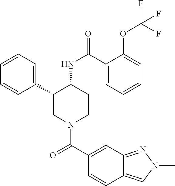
C1=CC=C(C2CN(C(C3=CC4=NN(C)C=C4C=C3)=O)CCC2NC(=O)C2=CC=CC=C2OC(F)(F)F)C=C1
